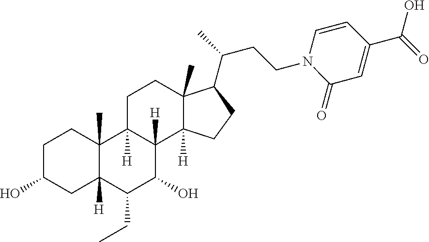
OC1CCC2(C)C([H])(C1)C(CC)C(O)C1([H])C2([H])CCC2(C)C1([H])CCC2C(C)CCN1C=CC(C(=O)O)=CC1=O
